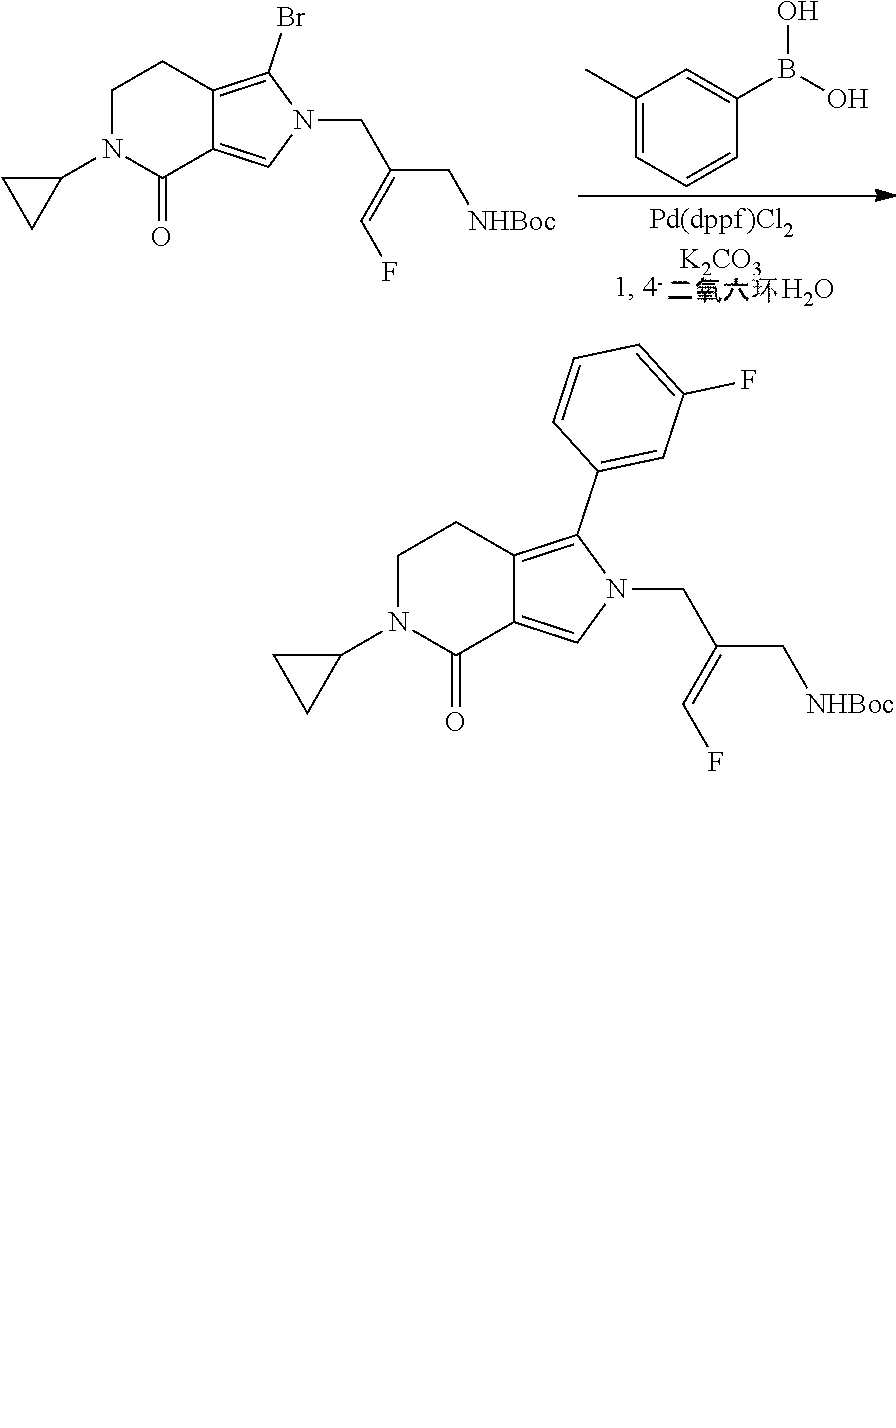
O.C1(C)=CC=CC(B(O)O)=C1.C1N(C2CC2)C(=O)C2=CN(CC(=CF)C[NHBoc])C(Br)=C2C1.C1N(C2CC2)C(=O)C2=CN(CC(=CF)C[NHBoc])C(C3=CC(F)=CC=C3)=C2C1
